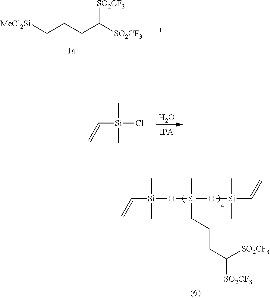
C=C[Si](O[Si](O[Si](C=C)(C)C)(C)CCCC([SO2CF3])[SO2CF3])(C)C.[MeCl2Si]CCCC([SO2CF3])[SO2CF3].O.C[Si](C)(Cl)C=C
